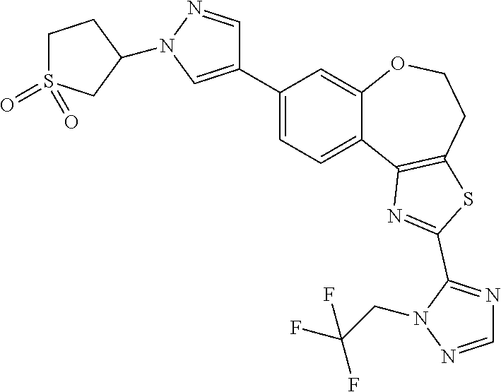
C1(C2=CN(C3CS(=O)(=O)CC3)N=C2)=CC=C2C(=C1)OCCC1=C2N=C(C2=NC=NN2CC(F)(F)F)S1
